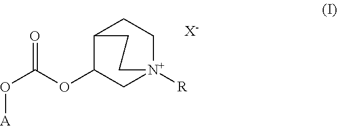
O([A])C(OC1C2CC[N+]([R])(C1)CC2)=O.[X-]
